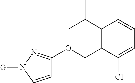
C1=CN([G])N=C1OCC1=C(C(C)C)C=CC=C1Cl
